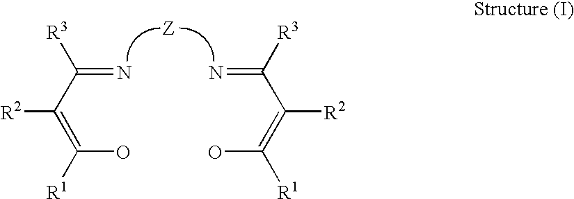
N=C(C(=C(O)[R1])[R2])[R3].N=C(C(=C(O)[R1])[R2])[R3]
